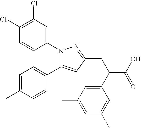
ClC1=C(Cl)C=C(N2C(C3=CC=C(C)C=C3)=CC(CC(C(O)=O)C3=CC(C)=CC(C)=C3)=N2)C=C1
